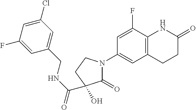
C1=C(Cl)C=C(CNC(=O)C2(O)C(=O)N(C3=CC4=C(C(F)=C3)NC(=O)CC4)CC2)C=C1F
